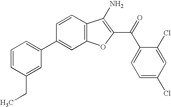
C12=C(C=CC(C3=CC=CC(CC)=C3)=C1)C(N)=C(C(C1=CC=C(Cl)C=C1Cl)=O)O2
